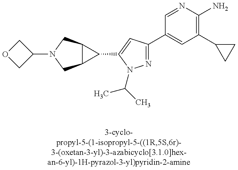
C12C(CN(C3COC3)C1)C2C1=CC(C2=CC(C3CC3)=C(N)N=C2)=NN1C(C)C
